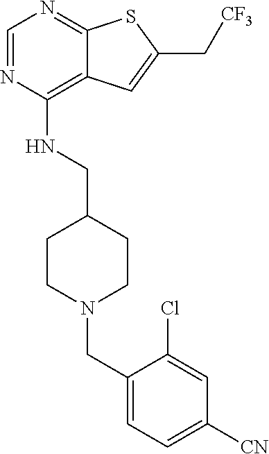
C1=NC(NCC2CCN(CC3=CC=C([CN])C=C3Cl)CC2)=C2C(=N1)SC(C[CF3])=C2
